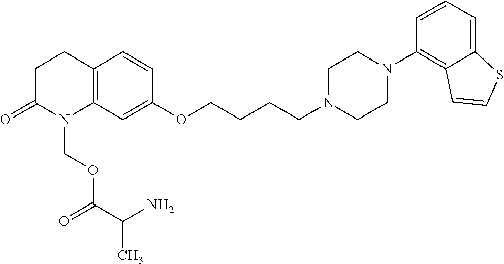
C12=C(C=C(OCCCCN3CCN(C4=C5C(=CC=C4)SC=C5)CC3)C=C1)N(COC(C(N)C)=O)C(=O)CC2
